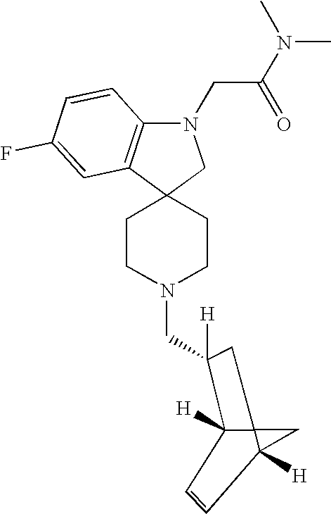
C12(CN(CC(N(C)C)=O)C3=C1C=C(F)C=C3)CCN(CC1([H])C3([H])C4(C([H])(C=C3)C4)C1)CC2
